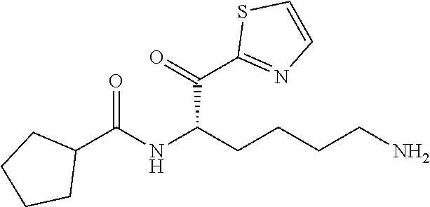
C1(C(C(CCCCN)NC(C2CCCC2)=O)=O)=NC=CS1
